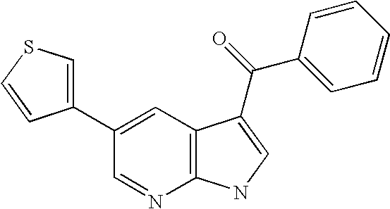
C1(C2=CSC=C2)=CC2=C(N=C1)NC=C2C(C1=CC=CC=C1)=O
